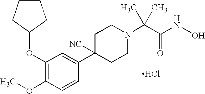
C1(OC2CCCC2)=C(OC)C=CC(C2([NC])CCN(C(C(NO)=O)(C)C)CC2)=C1.Cl
